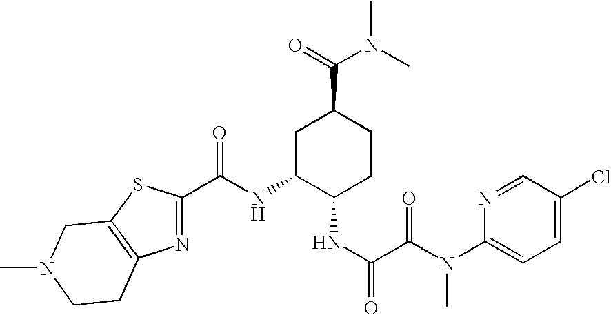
C(NC1C(NC(C(=O)N(C2=CC=C(Cl)C=N2)C)=O)CCC(C(N(C)C)=O)C1)(=O)C1=NC2=C(S1)CN(C)CC2
